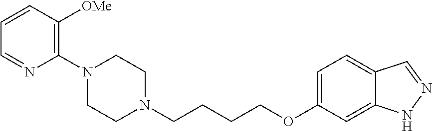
C1N(C2=C([OMe])C=CC=N2)CCN(CCCCOC2=CC=C3C(=C2)NN=C3)C1
